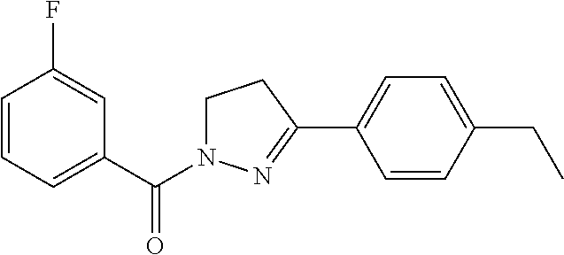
C1=CC=C(C(=O)N2CCC(C3=CC=C(CC)C=C3)=N2)C=C1F
